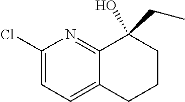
C1(Cl)=CC=C2C(=N1)C(O)(CC)CCC2
